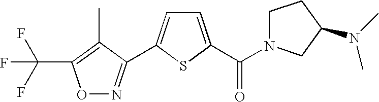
C(F)(F)(F)C1=C(C)C(C2=CC=C(C(=O)N3CCC(N(C)C)C3)S2)=NO1
